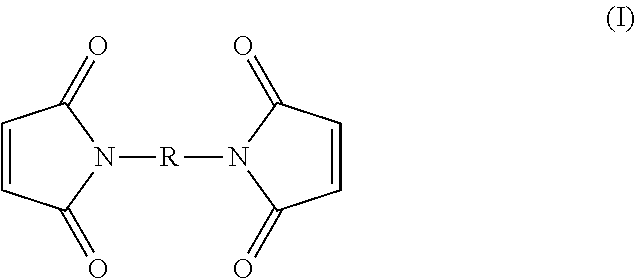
N1([R]N2C(=O)C=CC2=O)C(=O)C=CC1=O
